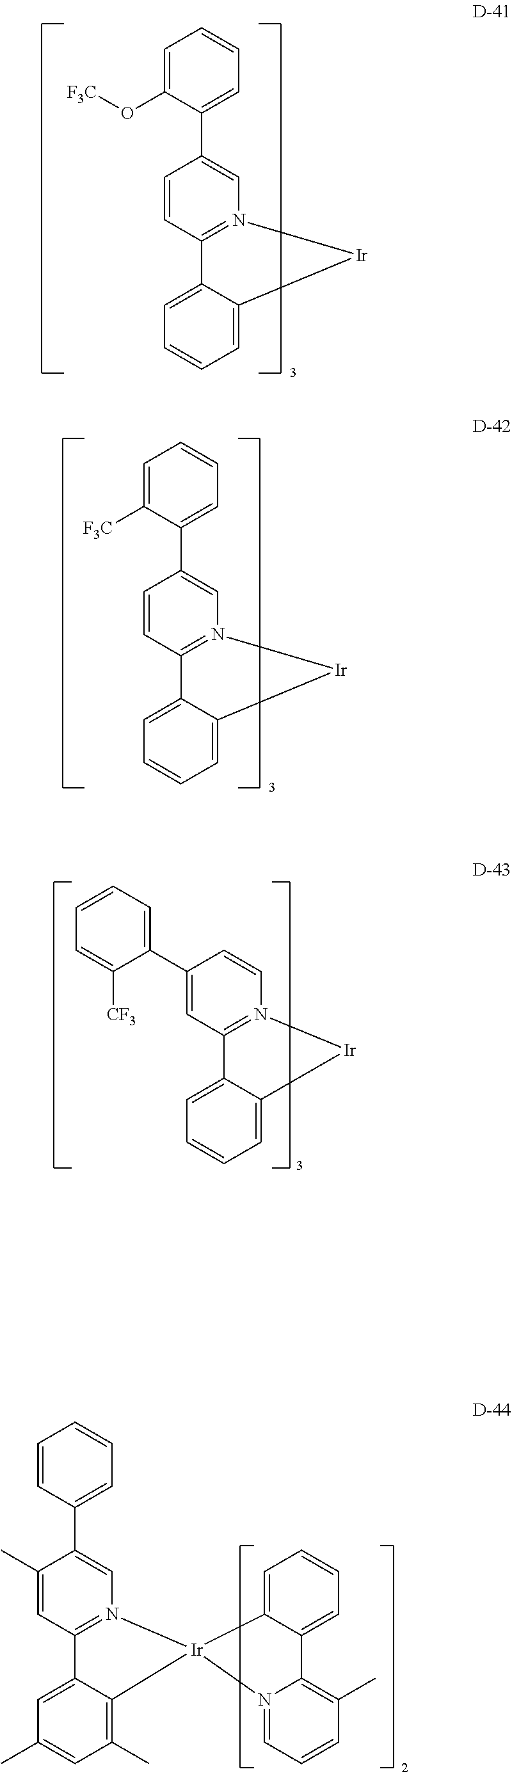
C12=CC=CC=C1[Ir]N1=C2C=CC(C2=CC=CC=C2O[F3C])=C1.C12=CC=CC=C1[Ir]N1=C2C=CC(C2=CC=CC=C2[F3C])=C1.C12=CC=CC=C1[Ir]N1=C2C=C(C2=CC=CC=C2[CF3])C=C1.C12=CC(C)=CC(C)=C1[Ir]1(N3=C2C=C(C)C(C2=CC=CC=C2)=C3)N2=CC=CC(C)=C2C2=CC=CC=C21
